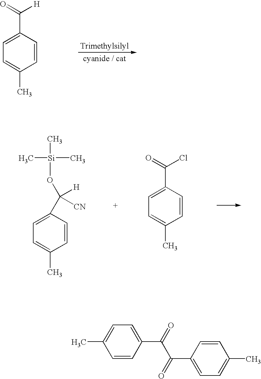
C1=CC(C(=O)[H])=CC=C1C.C[Si](C)(C)OC(C1=CC=C(C)C=C1)([H])[CN].C1=CC(C(=O)Cl)=CC=C1C.C1=CC(C(=O)C(=O)C2=CC=C(C)C=C2)=CC=C1C
